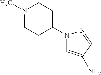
N1(C)CCC(N2C=C(N)C=N2)CC1
